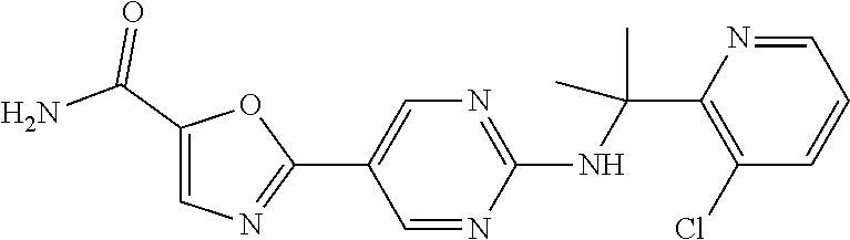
C1(C2=CN=C(NC(C)(C)C3=C(Cl)C=CC=N3)N=C2)=NC=C(C(N)=O)O1
